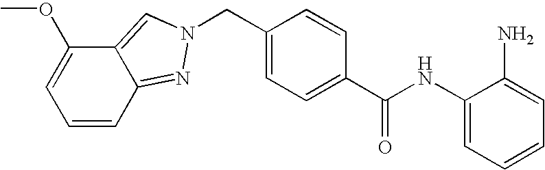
C1(NC(C2=CC=C(CN3N=C4C=CC=C(OC)C4=C3)C=C2)=O)=CC=CC=C1N
